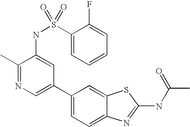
C1(C2=CN=C(C)C(NS(C3=CC=CC=C3F)(=O)=O)=C2)=CC=C2C(=C1)SC(NC(C)=O)=N2
